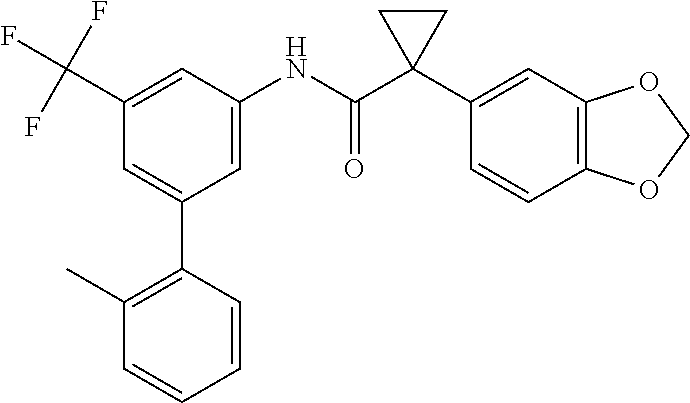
C1=C(C2=C(C)C=CC=C2)C=C(NC(C2(C3=CC4=C(C=C3)OCO4)CC2)=O)C=C1C(F)(F)F
